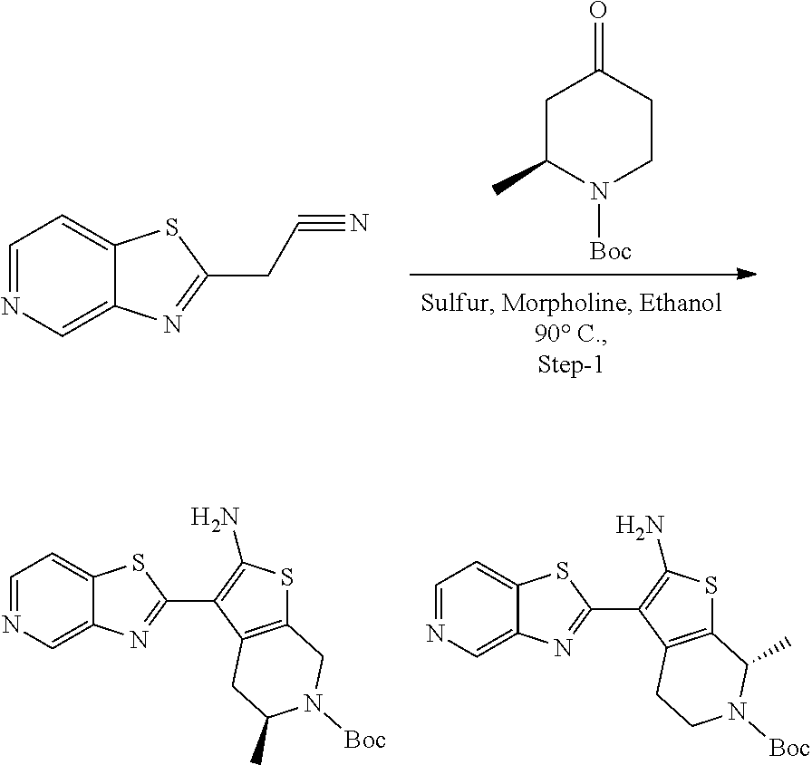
C1C(C)N([Boc])CCC1=O.C1=NC=C2C(=C1)SC(CC#N)=N2.C1=NC=C2C(=C1)SC(C1=C(N)SC3=C1CC(C)N([Boc])C3)=N2.C1=NC=C2C(=C1)SC(C1=C(N)SC3=C1CCN([Boc])C3C)=N2
